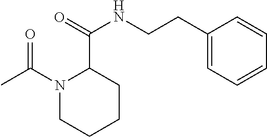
C1(C(=O)NCCC2=CC=CC=C2)N(C(=O)C)CCCC1
